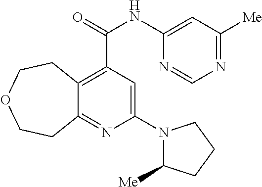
C12=C(C(NC3=CC([Me])=NC=N3)=O)C=C(N3C([Me])CCC3)N=C1CCOCC2
